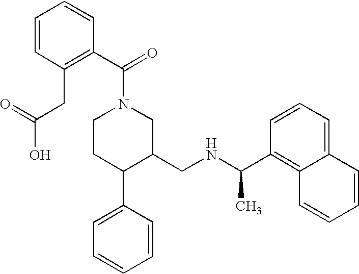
C1CC(C2=CC=CC=C2)C(CNC(C)C2=C3C(=CC=C2)C=CC=C3)CN1C(=O)C1=C(CC(=O)O)C=CC=C1
